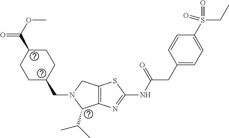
C12=C(N=C(NC(CC3=CC=C(S(CC)(=O)=O)C=C3)=O)S1)C(C(C)C)N(CC1CCC(C(OC)=O)CC1)C2
